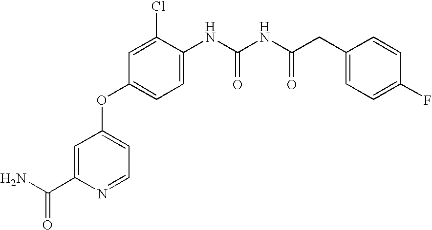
C1=C(C(N)=O)N=CC=C1OC1=CC=C(NC(NC(CC2=CC=C(F)C=C2)=O)=O)C(Cl)=C1
